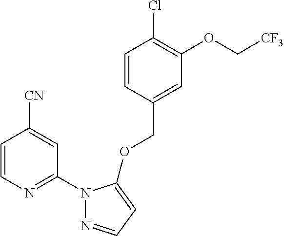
C1=CC(COC2=CC=NN2C2=NC=CC([CN])=C2)=CC(OC[CF3])=C1Cl
